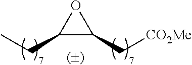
O1C(CC)C1C[CO2Me]
